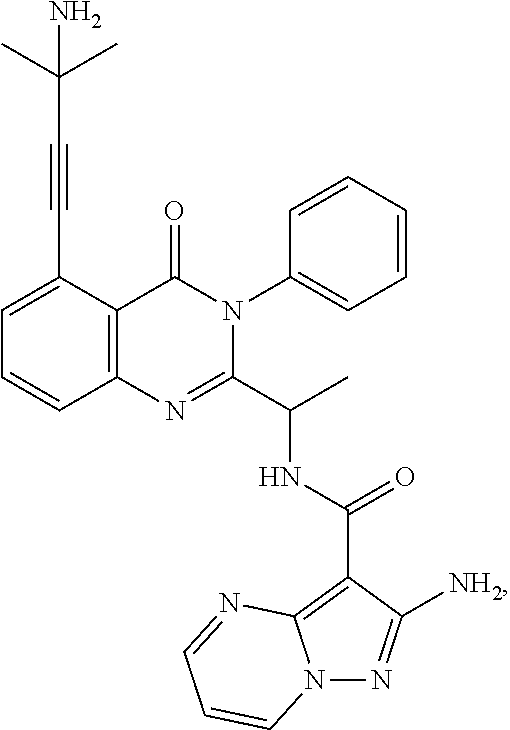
C1=C(C#CC(C)(C)N)C2=C(C=C1)N=C(C(C)NC(=O)C1=C3N(N=C1[NH2])C=CC=N3)N(C1=CC=CC=C1)C2=O
